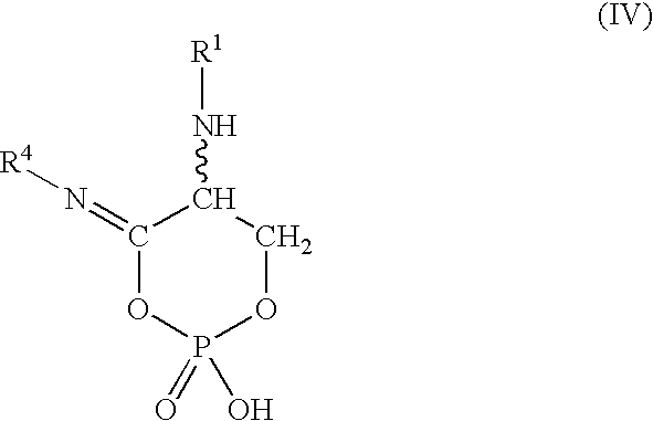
C1(=N[R4])OP(=O)(O)OCC1N[R1]
